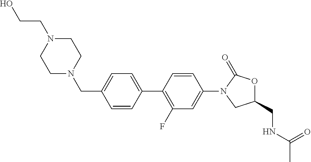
C1=CC(C2=C(F)C=C(N3CC(CNC(C)=O)OC3=O)C=C2)=CC=C1CN1CCN(CCO)CC1
